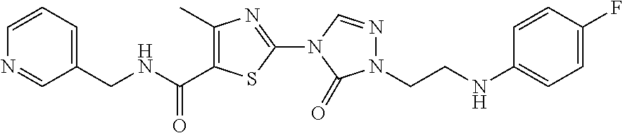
N1=CC(CNC(C2=C(C)N=C(N3C=NN(CCNC4=CC=C(F)C=C4)C3=O)S2)=O)=CC=C1
